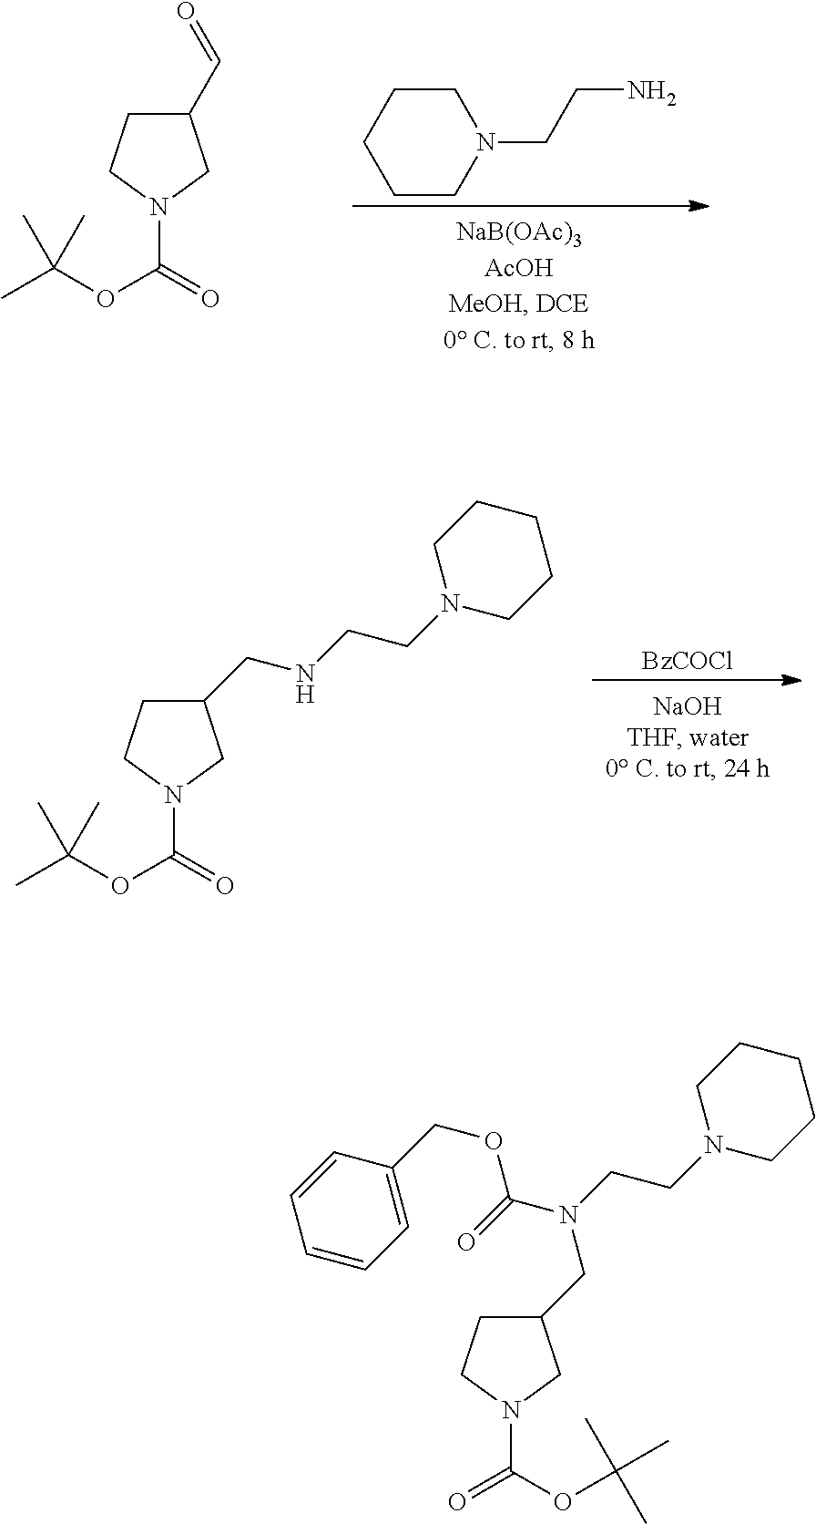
C1(C=O)CCN(C(=O)OC(C)(C)C)C1.C1CCCCN1CCN.C1CN(C(=O)OC(C)(C)C)CC1CNCCN1CCCCC1.[BzCOCl].C1CN(C(OC(C)(C)C)=O)CC1CN(C(OCC1=CC=CC=C1)=O)CCN1CCCCC1
